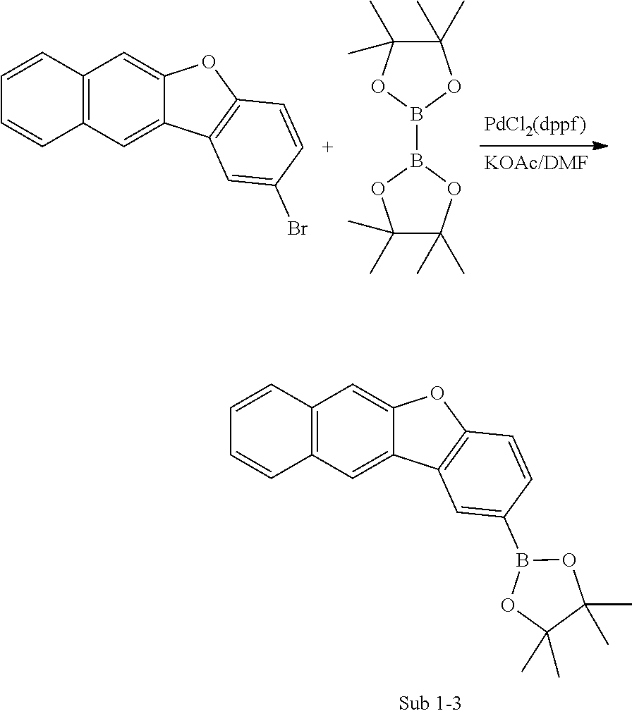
C1(C)(C)C(C)(C)OB(B2OC(C)(C)C(C)(C)O2)O1.C12=C(C=C3C(=C1)OC1=C3C=C(Br)C=C1)C=CC=C2.C12=C(C=C3C(=C1)OC1=C3C=C(B3OC(C)(C)C(C)(C)O3)C=C1)C=CC=C2
